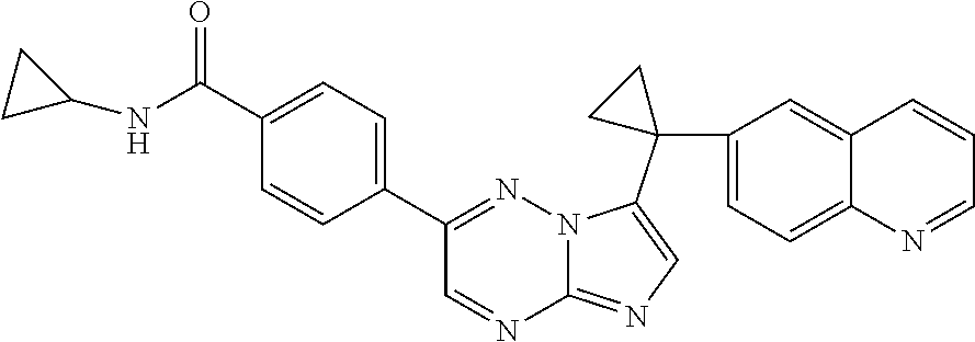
C1(C(NC2CC2)=O)=CC=C(C2=NN3C(=NC=C3C3(C4=CC=C5C(=C4)C=CC=N5)CC3)N=C2)C=C1
